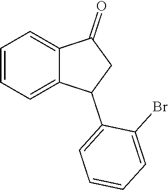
C1=CC=C2C(=C1)C(=O)CC2C1=CC=CC=C1Br
